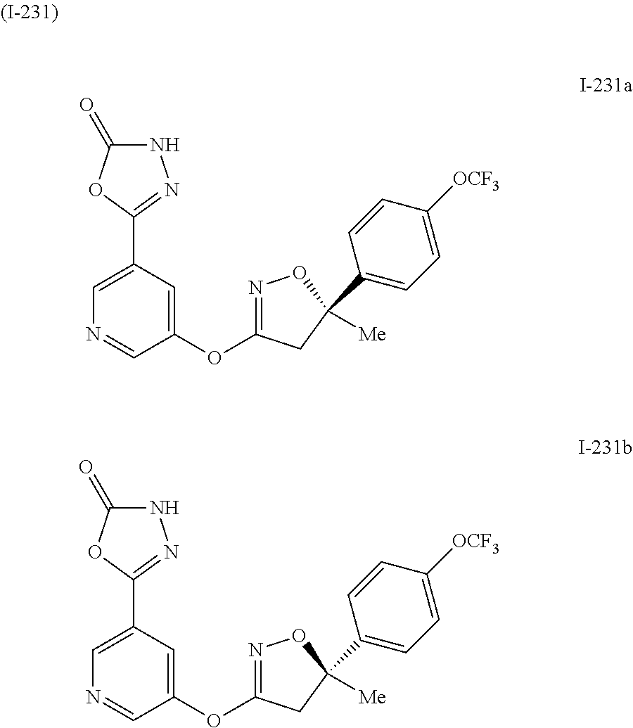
N1=CC(OC2=NOC(C3=CC=C([OCF3])C=C3)([Me])C2)=CC(C2=NNC(=O)O2)=C1.N1=CC(OC2=NOC(C3=CC=C([OCF3])C=C3)([Me])C2)=CC(C2=NNC(=O)O2)=C1
